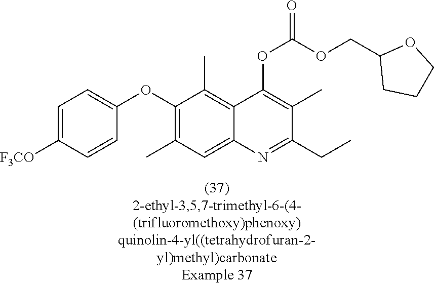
C1=C([F3CO])C=CC(OC2=C(C)C=C3C(=C2C)C(OC(OCC2CCCO2)=O)=C(C)C(CC)=N3)=C1
